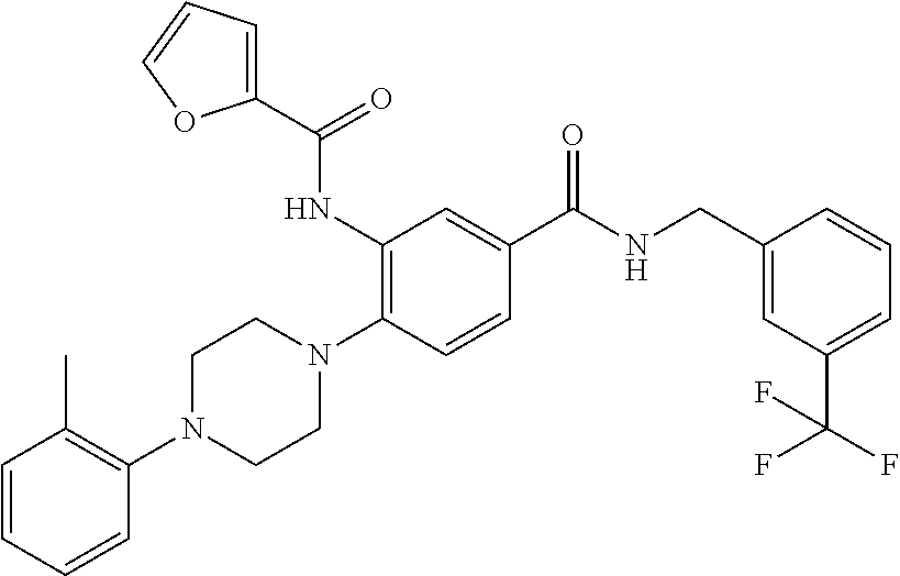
C1=CC=CC(N2CCN(C3=C(NC(C4=CC=CO4)=O)C=C(C(NCC4=CC(C(F)(F)F)=CC=C4)=O)C=C3)CC2)=C1C
